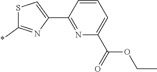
N1=C(C2=CSC(*)=N2)C=CC=C1C(OCC)=O
